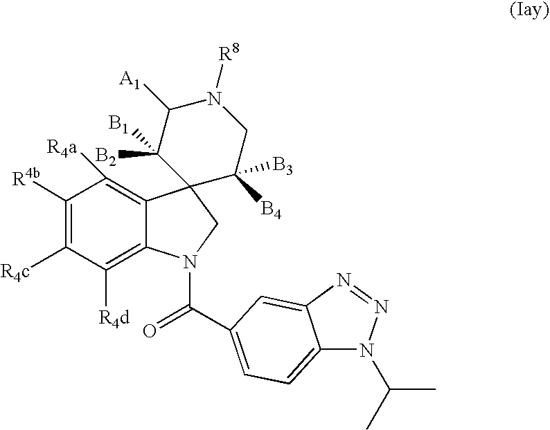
C1([R4b])=C([R4c])C([R4d])=C2C(=C1[R4a])C1(CN2C(=O)C2=CC=C3N(C(C)C)N=NC3=C2)C([B4])([B3])CN([R8])C([A1])C1([B1])[B2]
